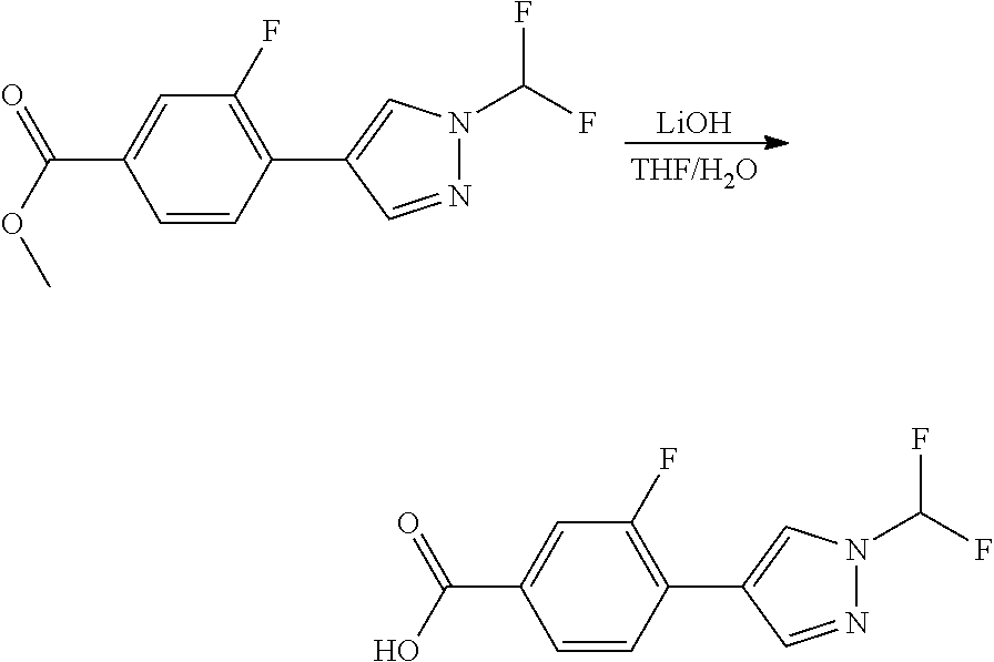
C1=CC(C(=O)OC)=CC(F)=C1C1=CN(C(F)F)N=C1.[LiOH].C1=CC(C(=O)O)=CC(F)=C1C1=CN(C(F)F)N=C1
